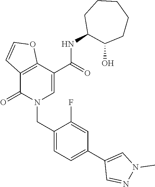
C12=C(C(=O)N(CC3=CC=C(C4=CN(C)N=C4)C=C3F)C=C1C(NC1C(O)CCCCC1)=O)C=CO2
